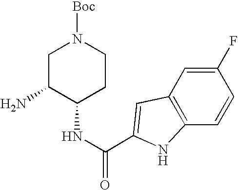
N(C(=O)C1=CC2=C(C=CC(F)=C2)N1)C1CCN([Boc])CC1N
